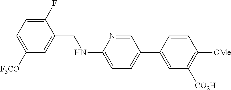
C1=C(F)C(CNC2=CC=C(C3=CC([CO2H])=C([OMe])C=C3)C=N2)=CC([F3CO])=C1
